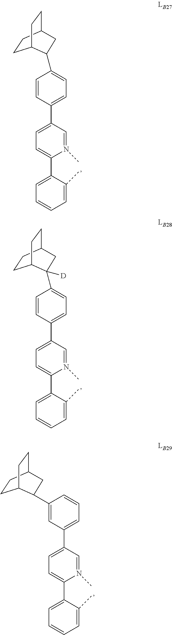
C1(C2=CC=C(C3=CC=C(C4C5CCC(CC5)C4)C=C3)C=N2C)=CC=CC=C1C.C1(C2=CC=C(C3=CC=CC(C4C5CCC(CC5)C4)=C3)C=N2C)=CC=CC=C1C.C1(C2=CC=C(C3=CC=C(C4([D])C5CCC(CC5)C4)C=C3)C=N2C)=CC=CC=C1C
